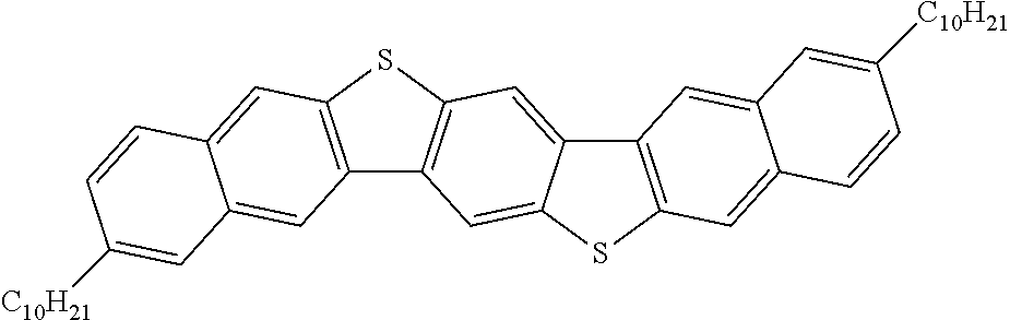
C12=C(SC3=C1C=C1C(=C3)C3=C(S1)C=C1C(=C3)C=C([C10H21])C=C1)C=C1C(=C2)C=C([C10H21])C=C1
